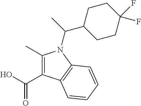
C1(C)=C(C(O)=O)C2=C(N1C(C)C1CCC(F)(F)CC1)C=CC=C2
